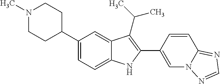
N1(C)CCC(C2=CC=C3C(=C2)C(C(C)C)=C(C2=CN4C(=NC=N4)C=C2)N3)CC1
